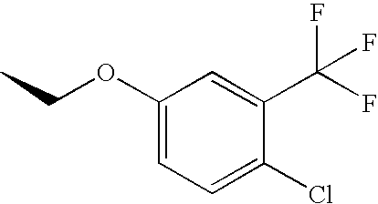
C1=C(C(F)(F)F)C(Cl)=CC=C1OCC
